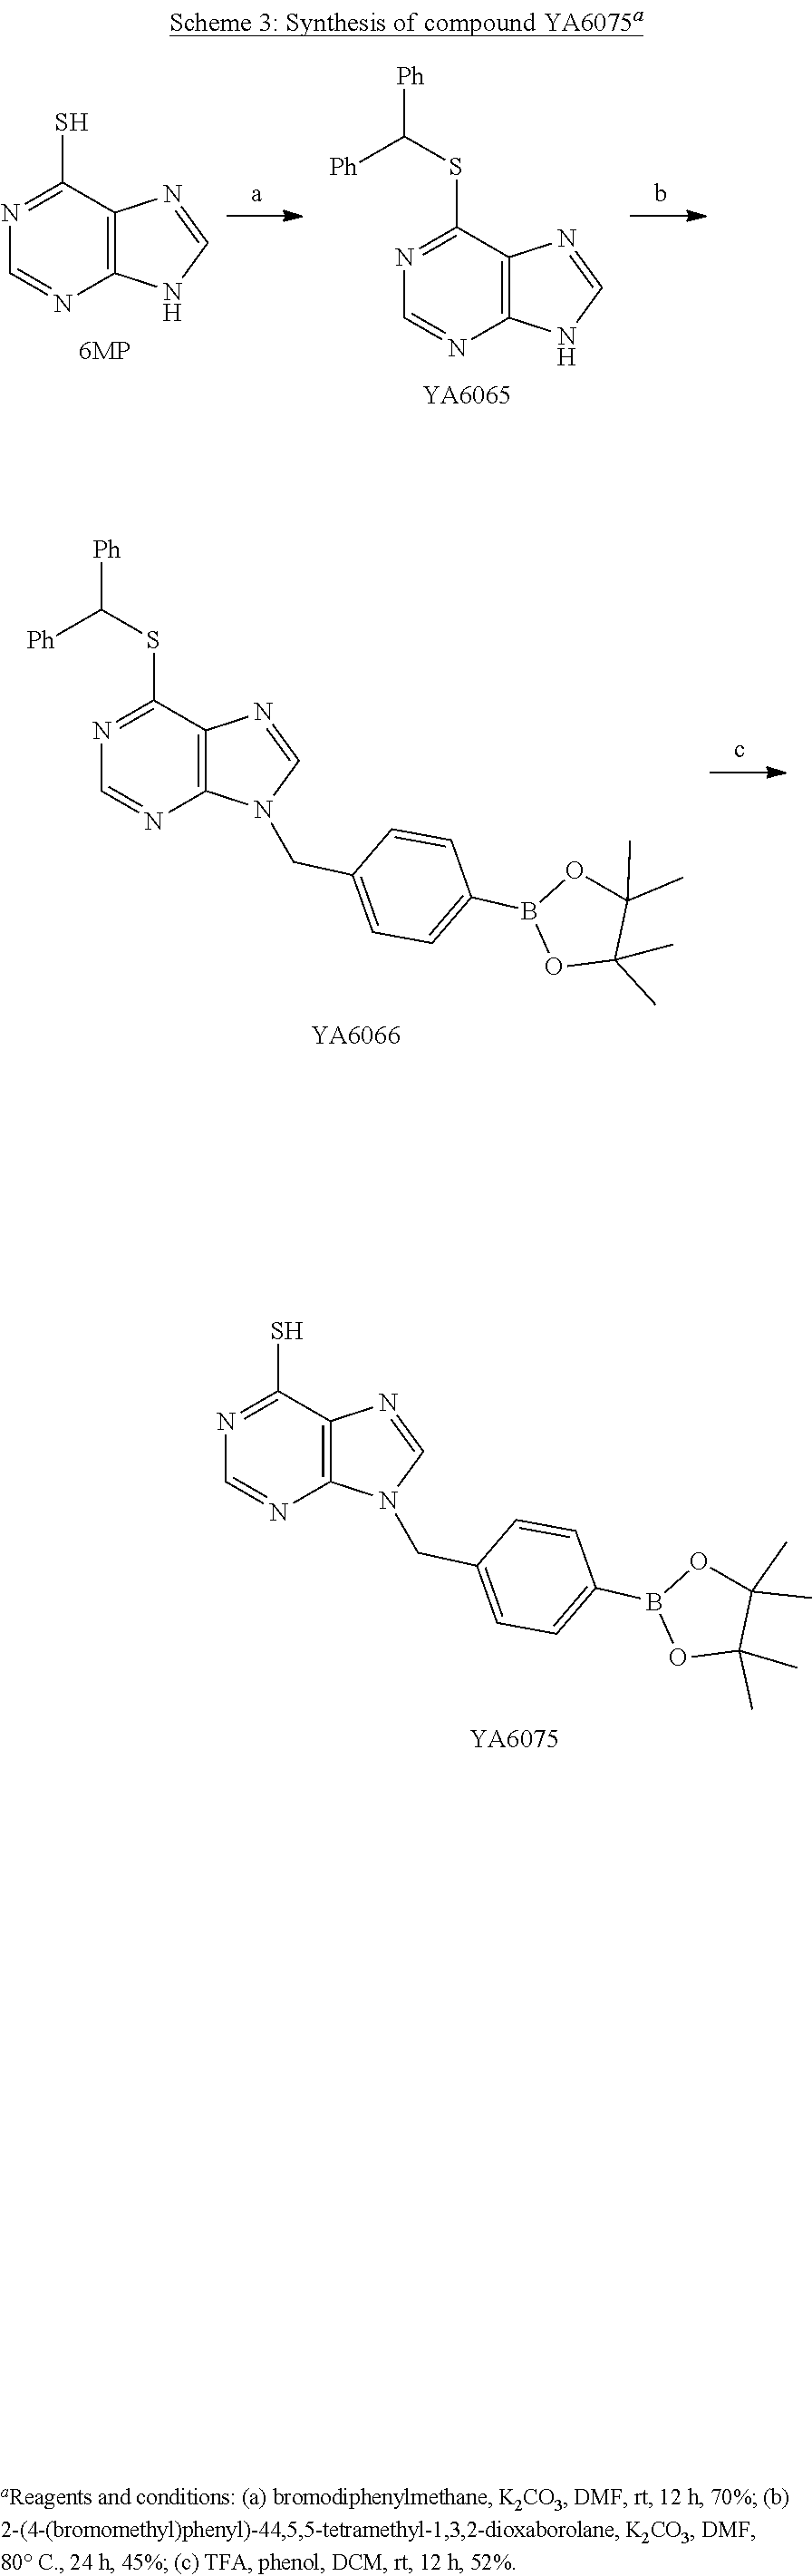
C1=NC2=C(N=CN2)C(S)=N1.C1=NC2=C(N=CN2)C(SC([Ph])[Ph])=N1.[YA6065].O1B(C2=CC=C(CN3C=NC4=C3N=CN=C4SC([Ph])[Ph])C=C2)OC(C)(C)C1(C)C.[YA6066].C1(CN2C=NC3=C2N=CN=C3S)=CC=C(B2OC(C)(C)C(C)(C)O2)C=C1.[YA6075]
